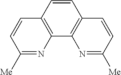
C1([Me])=NC2=C(C=C1)C=CC1=C2N=C([Me])C=C1
